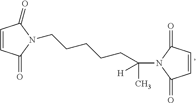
C1=CC(=O)N(CCCCCC(N2C(=O)C=CC2=O)(C)[H])C1=O
